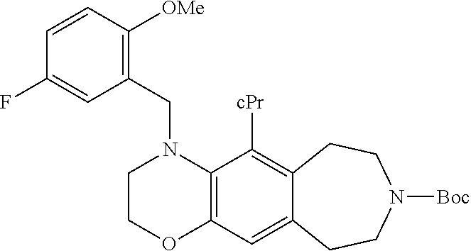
C1COC2=C(N1CC1=C([OMe])C=CC(F)=C1)C([cPr])=C1C(=C2)CCN([Boc])CC1
